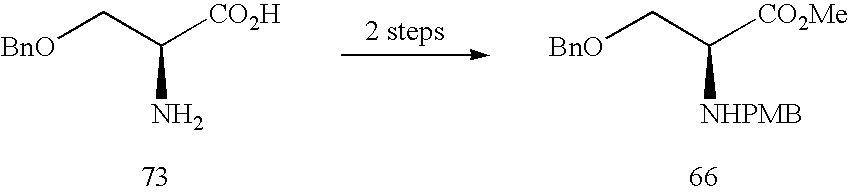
C([BnO])C([CO2H])N.C([BnO])C([CO2Me])[NHPMB]
